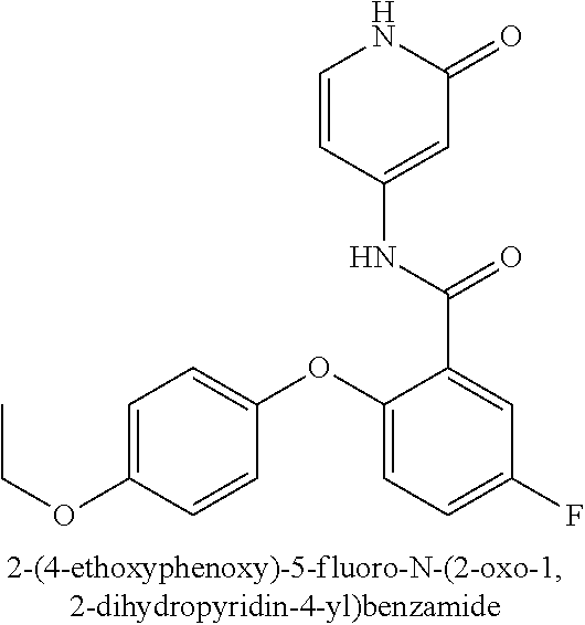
C1=C(OCC)C=CC(OC2=CC=C(F)C=C2C(=O)NC2=CC(=O)NC=C2)=C1
